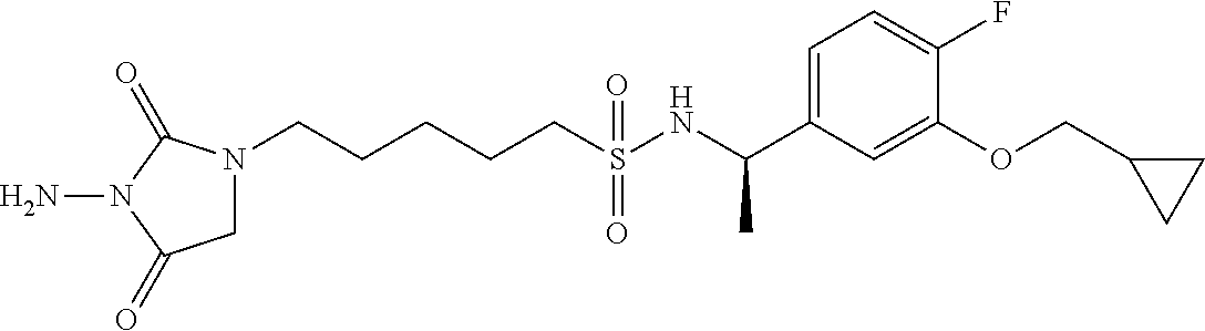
N1(CCCCCS(NC(C2=CC=C(F)C(OCC3CC3)=C2)C)(=O)=O)CC(=O)N(N)C1=O
